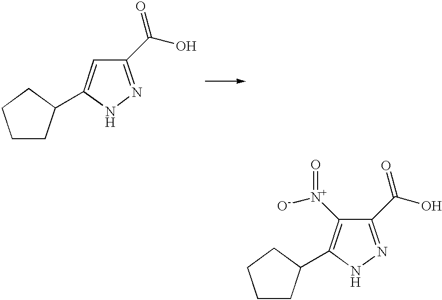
C1CC(C2=CC(C(=O)O)=NN2)CC1.C1CC(C2=C([N+]([O-])=O)C(C(=O)O)=NN2)CC1
